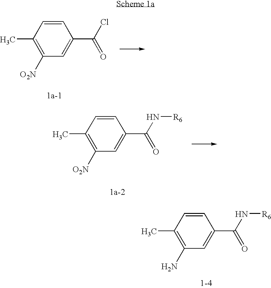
C1=CC(C)=C(N)C=C1C(N[R6])=O.C1=CC(C)=C([O2N])C=C1C(Cl)=O.C1=CC(C)=C([O2N])C=C1C(N[R6])=O
